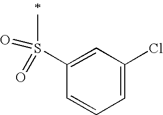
C1=C(S(C)(=O)=O)C=CC=C1Cl
